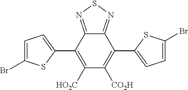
C1([HO2C])=C(C2=CC=C(Br)S2)C2=NSN=C2C(C2=CC=C(Br)S2)=C1[CO2H]
